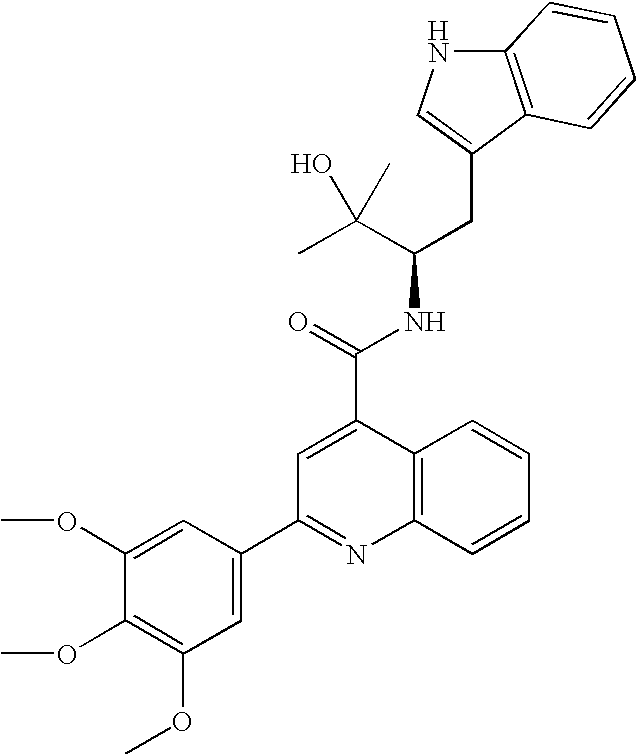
C12=C(C(CC(NC(C3=CC(C4=CC(OC)=C(OC)C(OC)=C4)=NC4=C3C=CC=C4)=O)C(C)(O)C)=CN1)C=CC=C2
